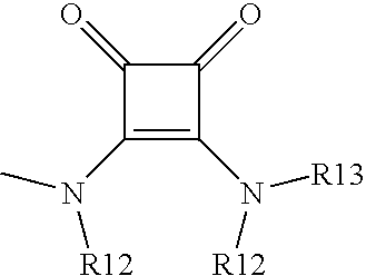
C1(N(C)[R12])=C(N([R12])[R13])C(=O)C1=O
